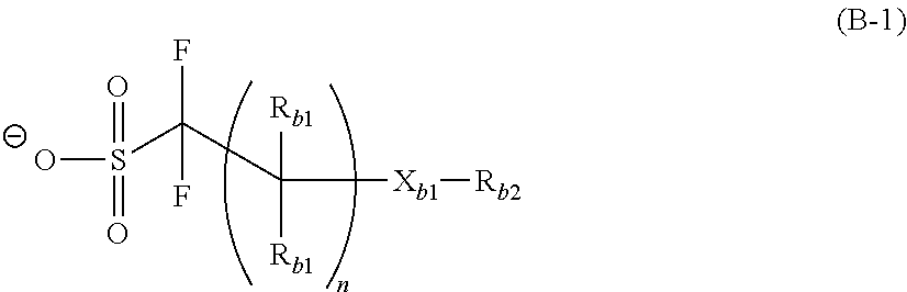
[O-]S(=O)(=O)C(F)(F)C([Rb1])([Rb1])[Xb1][Rb2]
